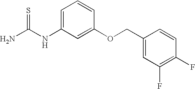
NC(NC1=CC=CC(OCC2=CC(F)=C(F)C=C2)=C1)=S
